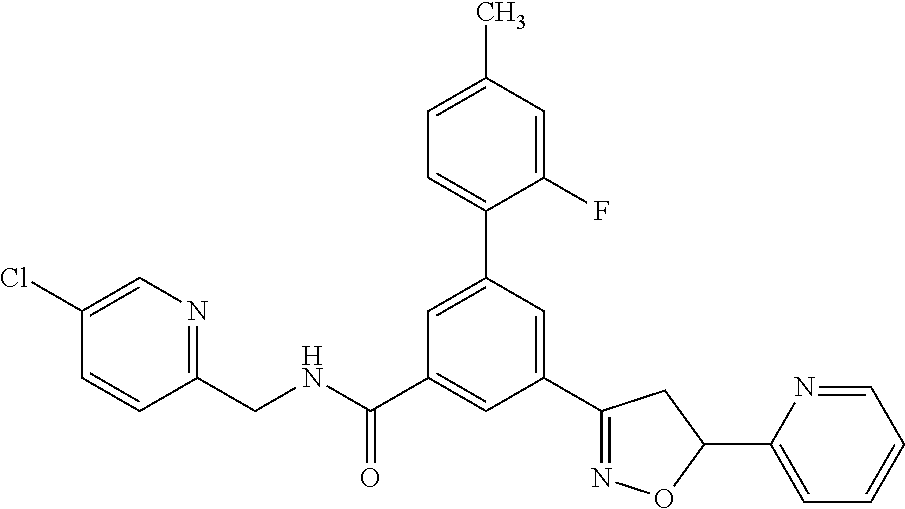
C1(CNC(=O)C2=CC(C3=NOC(C4=CC=CC=N4)C3)=CC(C3=CC=C(C)C=C3F)=C2)=NC=C(Cl)C=C1
